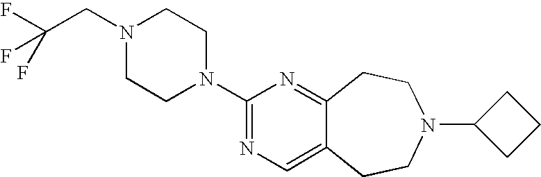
N1(CC(F)(F)F)CCN(C2=NC=C3C(=N2)CCN(C2CCC2)CC3)CC1
